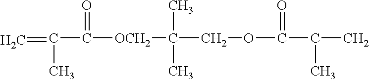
C=C(C)C(=O)[OCH2]C(C)(C)COC(=O)C(C)C
